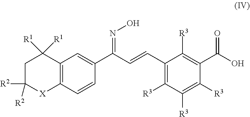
C1C([R2])([R2])[X]C2=C(C1([R1])[R1])C=C(C(=NO)C=CC1=C([R3])C([R3])=C([R3])C(C(=O)O)=C1[R3])C=C2
